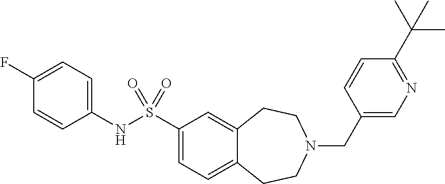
C1(F)=CC=C(NS(C2=CC=C3C(=C2)CCN(CC2=CN=C(C(C)(C)C)C=C2)CC3)(=O)=O)C=C1
